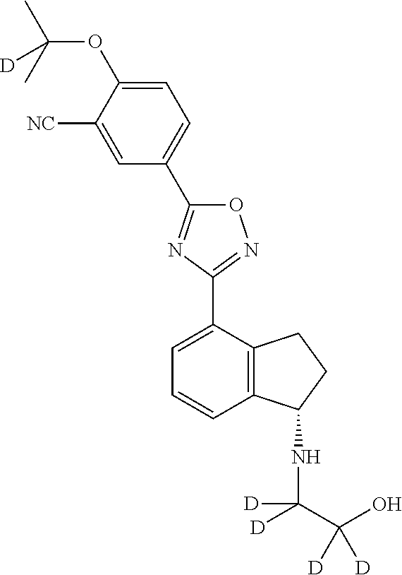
C1([NC])=CC(C2=NC(C3=CC=CC4=C3CCC4NC(C(O)([D])[D])([D])[D])=NO2)=CC=C1OC(C)(C)[D]
